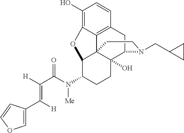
C1(O)=C2C3=C(C=C1)CC1C4(O)C3(C(C(N(C(C([H])=C([H])C3=COC=C3)=O)[Me])CC4)O2)CCN1CC1CC1
